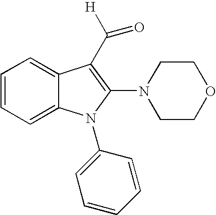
C1=CC=C2C(=C1)C(C([H])=O)=C(N1CCOCC1)N2C1=CC=CC=C1
